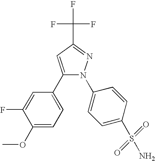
C1(F)=CC(C2=CC(C(F)(F)F)=NN2C2=CC=C(S(N)(=O)=O)C=C2)=CC=C1OC
